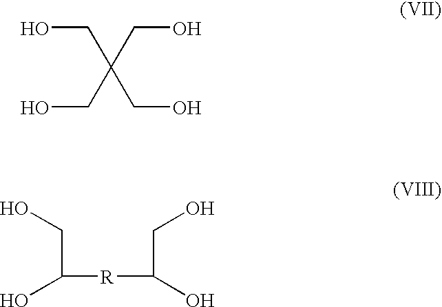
OCC(CO)(CO)CO.OCC(O)[R]C(CO)O
